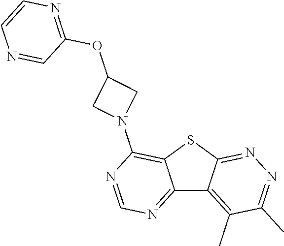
C12=NC=NC(N3CC(OC4=NC=CN=C4)C3)=C1SC1=NN=C(C)C(C)=C21
